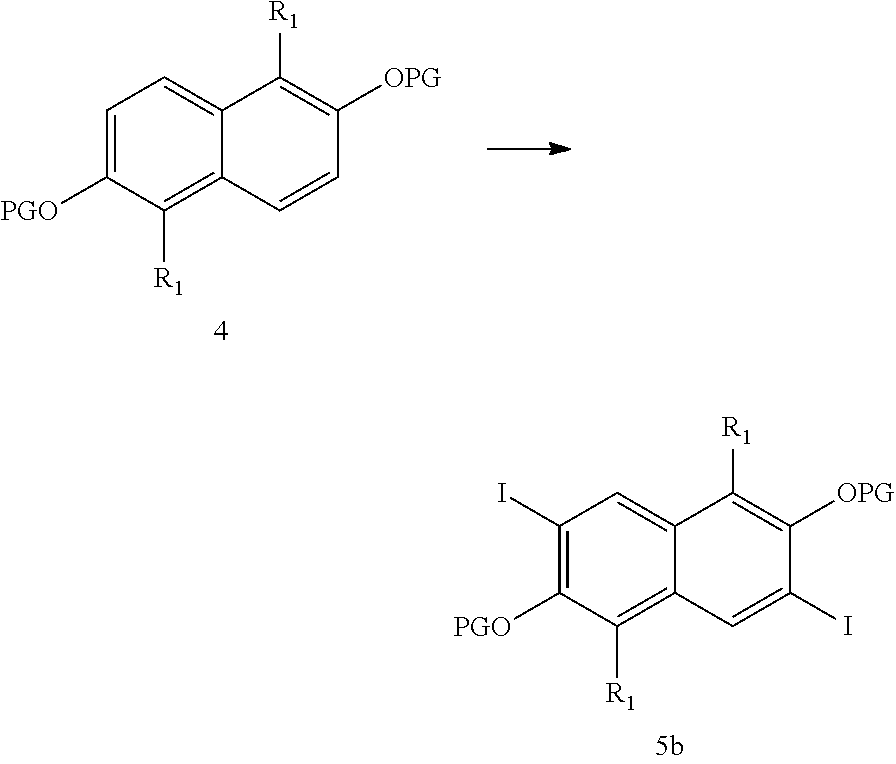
C1=C([PGO])C([R1])=C2C(=C1)C([R1])=C([OPG])C=C2.C1(I)=C([PGO])C([R1])=C2C(=C1)C([R1])=C([OPG])C(I)=C2
